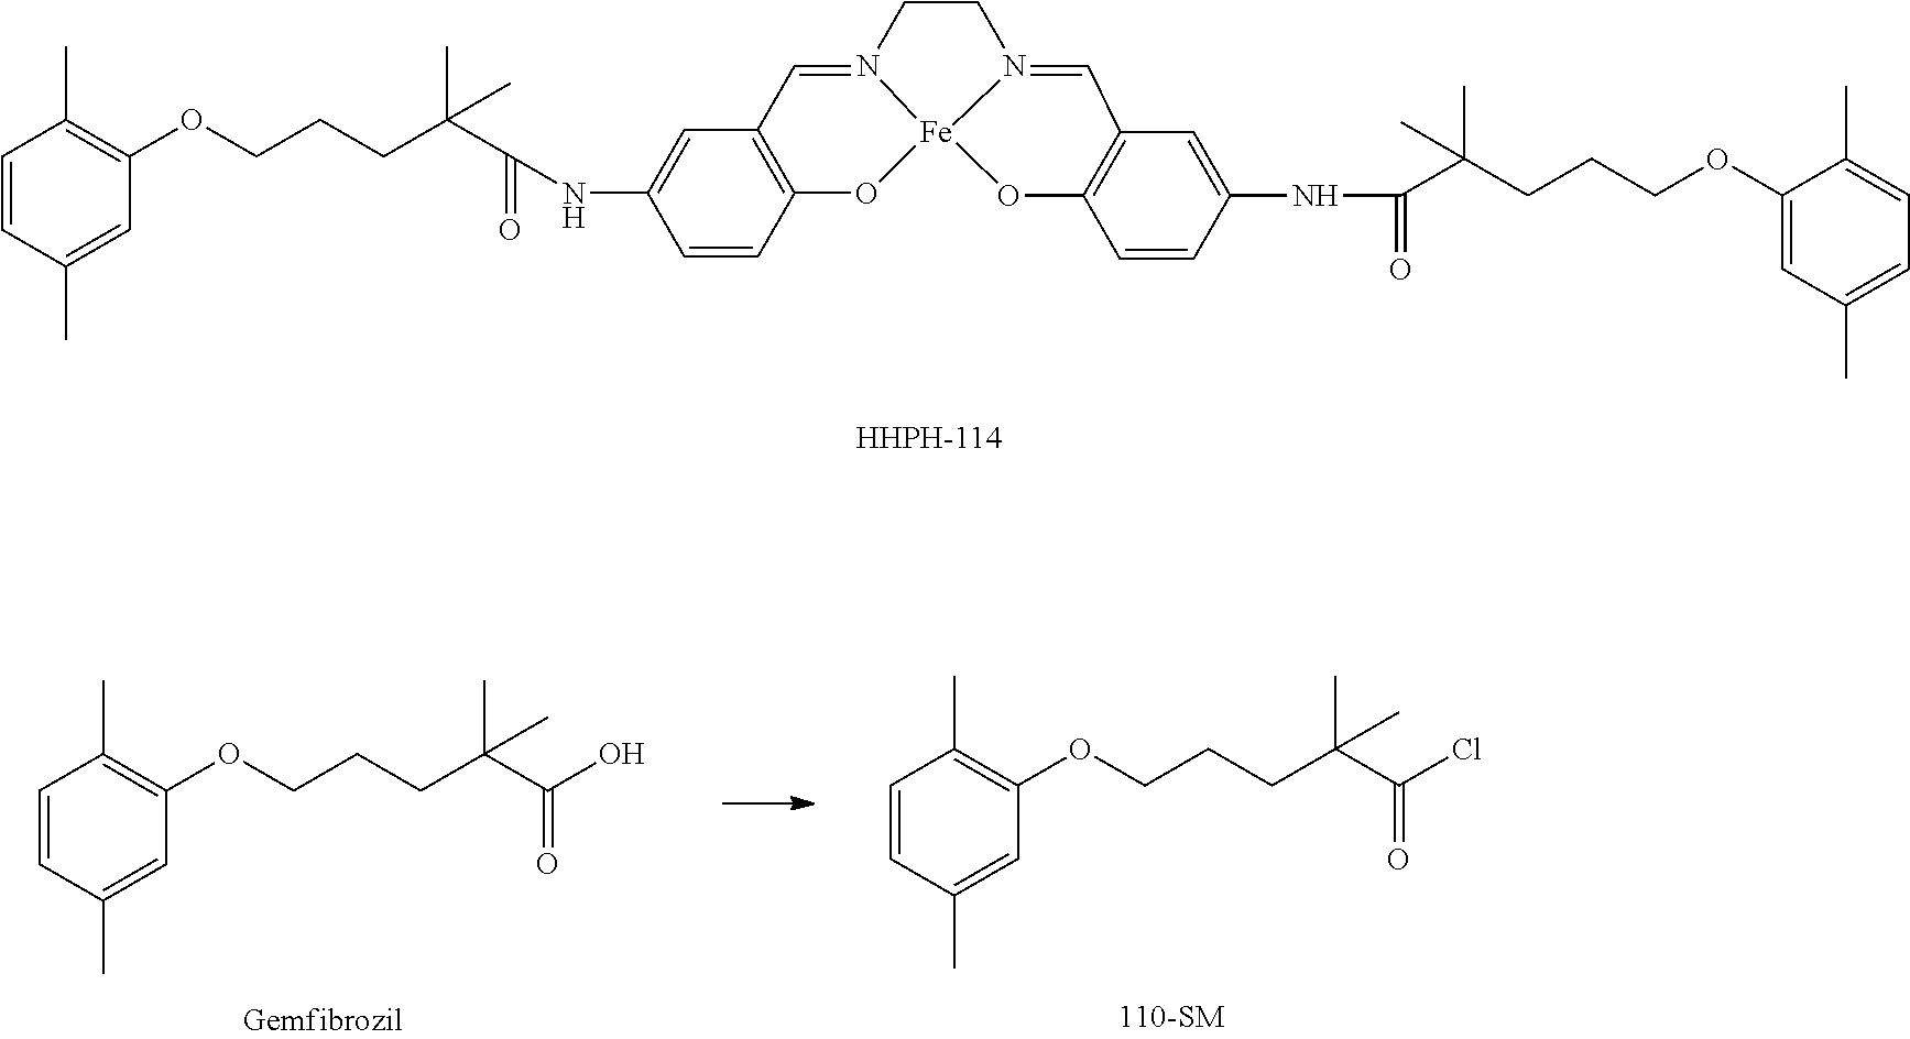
C1=CC(C)=CC(OCCCC(C(=O)NC2=CC3=C(C=C2)O[Fe]24N(=C3)CCN2=CC2=C(O4)C=CC(NC(=O)C(CCCOC3=CC(C)=CC=C3C)(C)C)=C2)(C)C)=C1C.C1=CC(C)=CC(OCCCC(C(Cl)=O)(C)C)=C1C.C1=CC(C)=CC(OCCCC(C(O)=O)(C)C)=C1C
